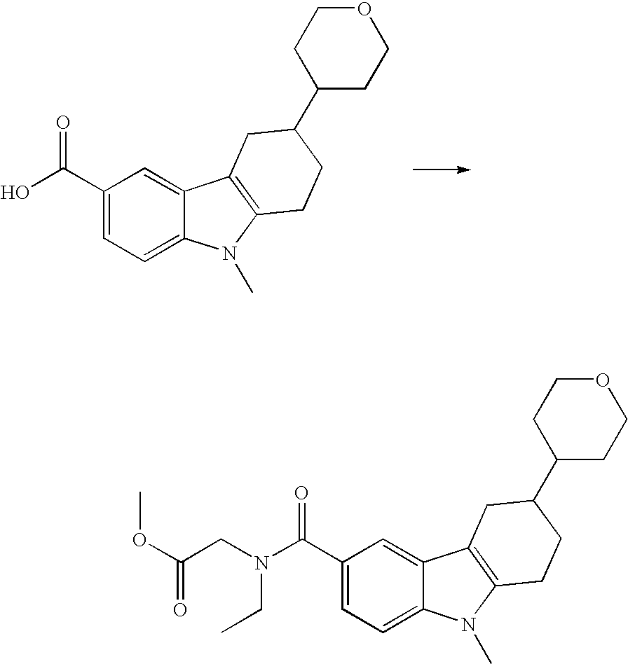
C1(C(O)=O)=CC=C2C(=C1)C1=C(N2C)CCC(C2CCOCC2)C1.C1(C(N(CC(OC)=O)CC)=O)=CC=C2C(=C1)C1=C(N2C)CCC(C2CCOCC2)C1
